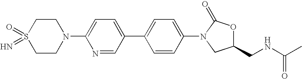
C1CN(C2=CC=C(C3=CC=C(N4C(=O)OC(CNC(C)=O)C4)C=C3)C=N2)CCS1(=O)=N
